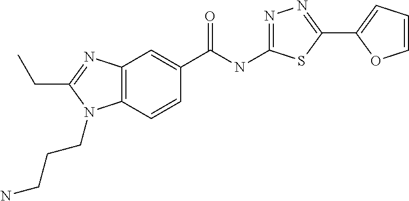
C12=C(C=CC(C(NC3=NN=C(C4=CC=CO4)S3)=O)=C1)N(CCCN)C(CC)=N2
